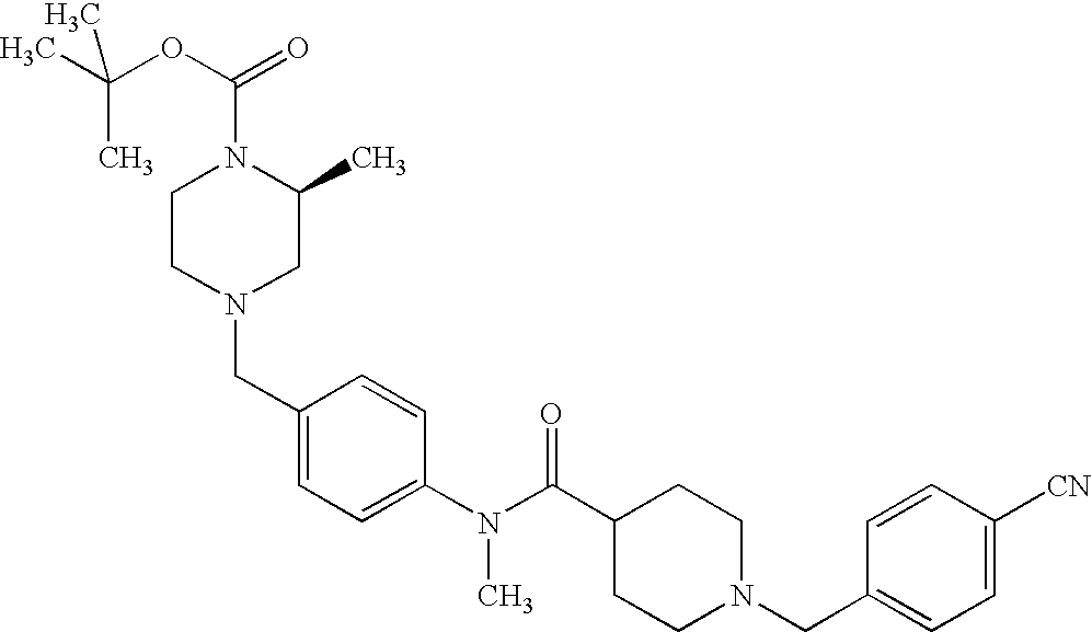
CC(OC(=O)N1CCN(CC2=CC=C(N(C(C3CCN(CC4=CC=C([CN])C=C4)CC3)=O)C)C=C2)CC1C)(C)C
